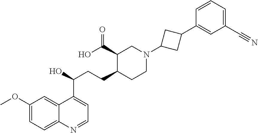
C1(OC)=CC=C2C(=C1)C(C(O)CCC1CCN(C3CC(C4=CC(C#N)=CC=C4)C3)CC1C(O)=O)=CC=N2
